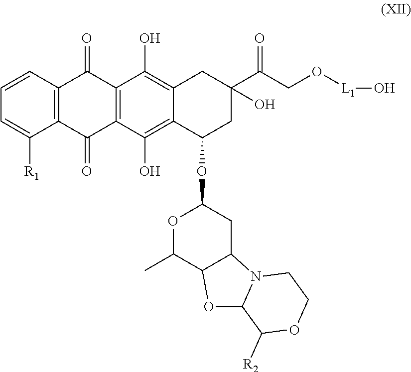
C1=CC2=C(C([R1])=C1)C(=O)C1=C(C2=O)C(O)=C2C(=C1O)C(OC1OC(C)C3C(C1)N1C(C([R2])OCC1)O3)CC(O)(C(=O)CO[L1]O)C2
